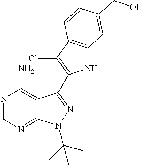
C12=C(N)N=CN=C1N(C(C)(C)C)N=C2C1=C(Cl)C2=C(N1)C=C(CO)C=C2
